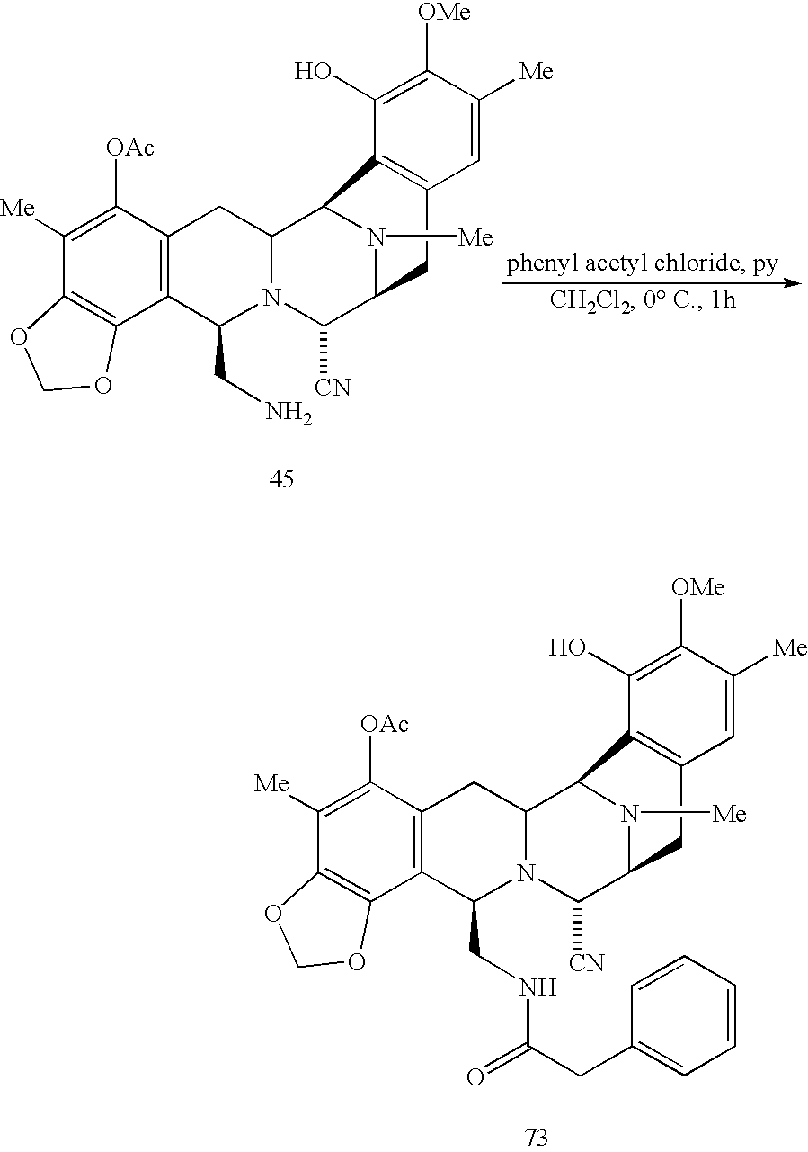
C1([Me])=C([OAc])C2=C(C3=C1OCO3)C(CNC(=O)CC1=CC=CC=C1)N1C(C3N([Me])C(C1[CN])CC1=C3C(O)=C([OMe])C([Me])=C1)C2.C1([Me])=C([OAc])C2=C(C3=C1OCO3)C(CN)N1C(C3N([Me])C(C1[CN])CC1=C3C(O)=C([OMe])C([Me])=C1)C2
